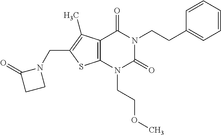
C12=C(N(CCOC)C(=O)N(CCC3=CC=CC=C3)C1=O)SC(CN1C(=O)CC1)=C2C
